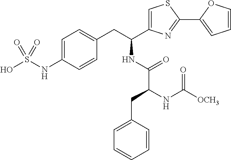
C1=C(NS(O)(=O)=O)C=CC(CC(C2=CSC(C3=CC=CO3)=N2)NC(C(CC2=CC=CC=C2)NC([OCH3])=O)=O)=C1
